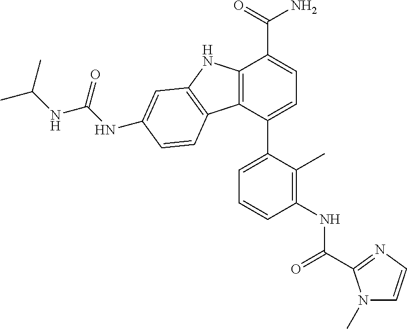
C12=C(C(C3=CC=CC(NC(=O)C4=NC=CN4C)=C3C)=CC=C1C(=O)N)C1=C(N2)C=C(NC(NC(C)C)=O)C=C1
